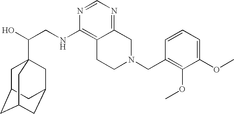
C(CNC1=C2C(=NC=N1)CN(CC1=C(OC)C(OC)=CC=C1)CC2)(O)C12CC3CC(CC(C1)C3)C2
